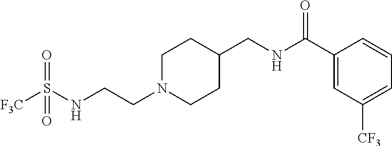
N(CCN1CCC(CNC(C2=CC([CF3])=CC=C2)=O)CC1)S([F3C])(=O)=O
